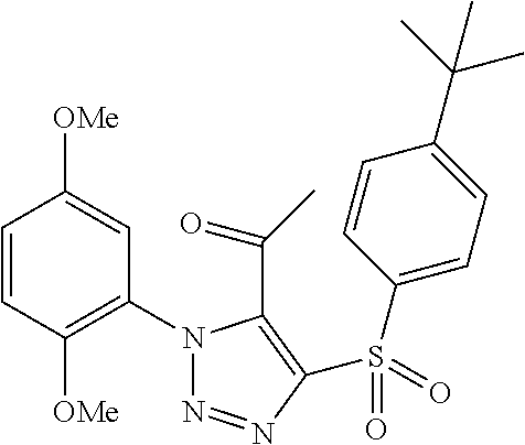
C1=CC([OMe])=C(N2N=NC(S(C3=CC=C(C(C)(C)C)C=C3)(=O)=O)=C2C(=O)C)C=C1[OMe]
